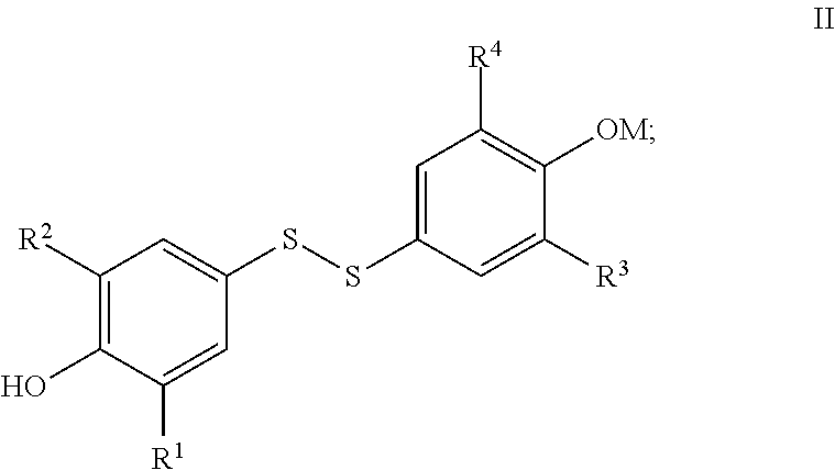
C1([R2])=C(O)C([R1])=CC(SSC2=CC([R4])=C([OM])C([R3])=C2)=C1
